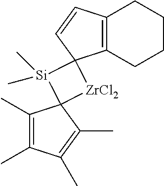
C12=C(CCCC1)C1(C=C2)[Si](C)(C)C2([ZrCl2]1)C(C)=C(C)C(C)=C2C
